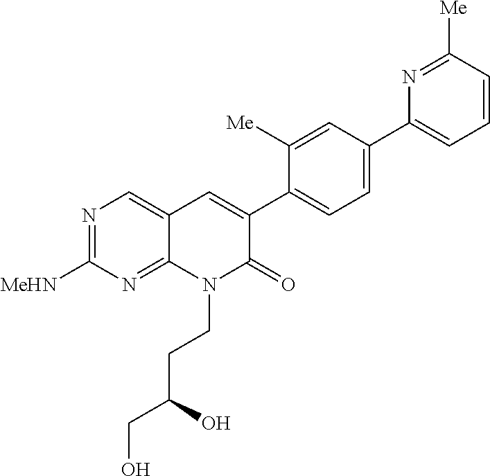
N1=C([MeHN])N=C2C(=C1)C=C(C1=CC=C(C3=CC=CC([Me])=N3)C=C1[Me])C(=O)N2CCC(CO)O
